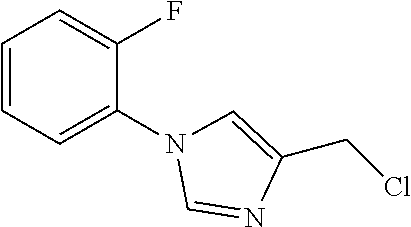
C1(N2C=NC(CCl)=C2)=CC=CC=C1F
